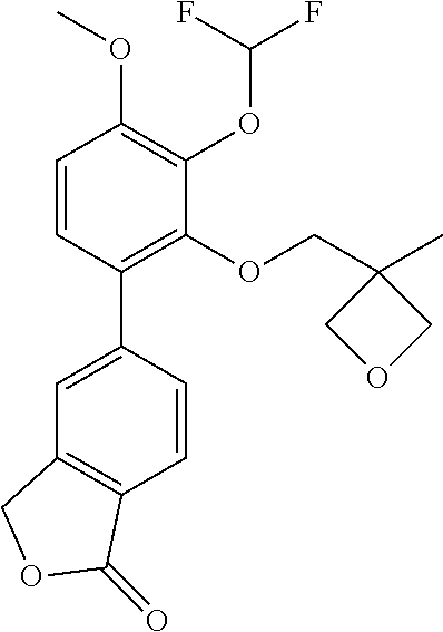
C1=CC(C2=CC3=C(C=C2)C(=O)OC3)=C(OCC2(C)COC2)C(OC(F)F)=C1OC
